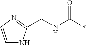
C1=CN=C(CNC(*)=O)N1
